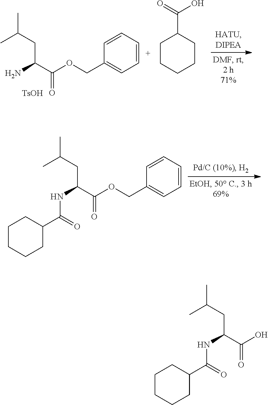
CC(CC(N)C(OCC1=CC=CC=C1)=O)C.[TsOH].C1CCCCC1C(=O)O.CC(CC(NC(C1CCCCC1)=O)C(OCC1=CC=CC=C1)=O)C.CC(CC(NC(C1CCCCC1)=O)C(O)=O)C
